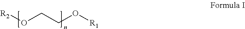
[R2]OCCO[R1]
